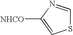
S1C=NC([NHCO])=C1
